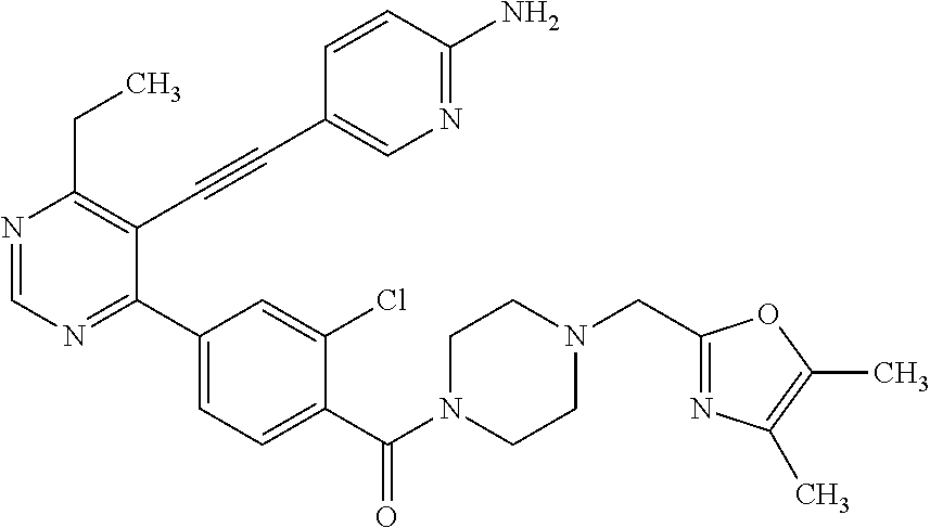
N1=CN=C(C2=CC=C(C(N3CCN(CC4=NC(C)=C(C)O4)CC3)=O)C(Cl)=C2)C(C#CC2=CN=C(N)C=C2)=C1CC
